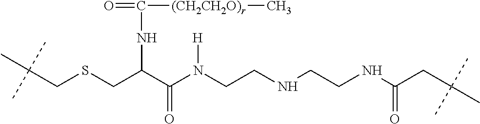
C(CSCC(C(N(CCNCCNC(CC(C)(C)C)=O)[H])=O)NC(=O)[(CH2CH2O)r]C)(C)(C)C
